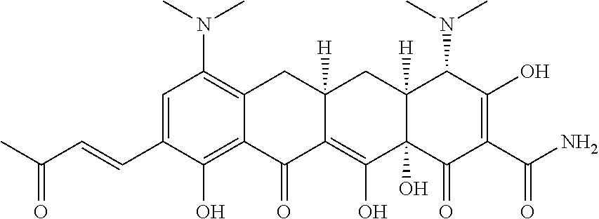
C1=C(C=CC(C)=O)C(O)=C2C(=C1N(C)C)CC1([H])C(=C(O)C3(O)C([H])(C1)C(N(C)C)C(O)=C(C(N)=O)C3=O)C2=O
